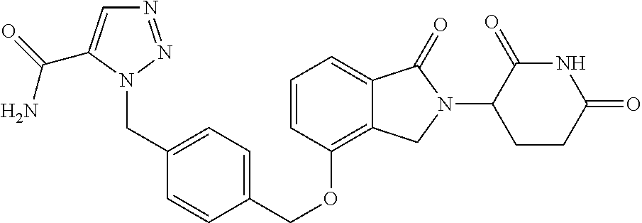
C(OC1=C2C(=CC=C1)C(=O)N(C1C(=O)NC(=O)CC1)C2)C1=CC=C(CN2N=NC=C2C(=O)N)C=C1
